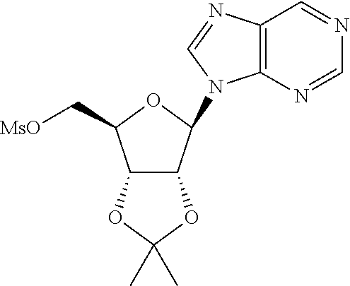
C12=C(N=CN=C1)N(C1OC(C[MsO])C3C1OC(C)(C)O3)C=N2
